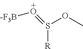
[-F3B]O=S([R])OC
